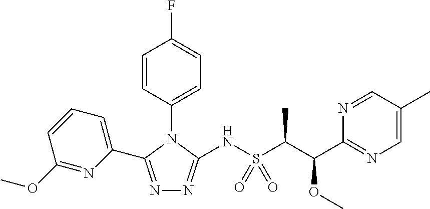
N1=C(C2=CC=CC(OC)=N2)N(C2=CC=C(F)C=C2)C(NS(C(C)C(OC)C2=NC=C(C)C=N2)(=O)=O)=N1
